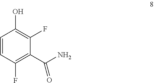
OC1=C(F)C(C(N)=O)=C(F)C=C1
